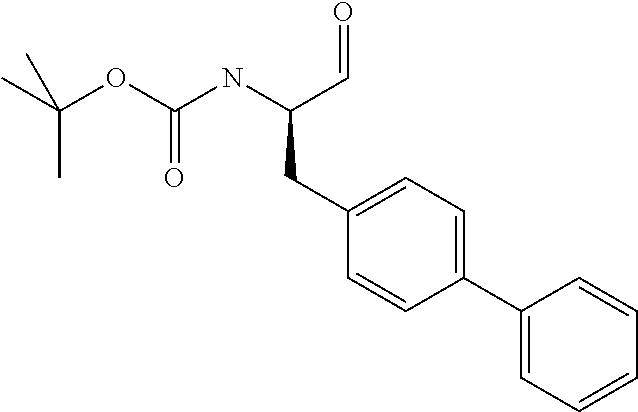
C(CC1=CC=C(C2=CC=CC=C2)C=C1)(C=O)NC(OC(C)(C)C)=O
